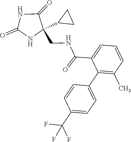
C1(=O)NC(CNC(C2=CC=CC(C)=C2C2=CC=C(C(F)(F)F)C=C2)=O)(C2CC2)C(=O)N1
